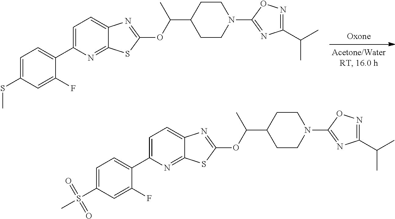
C12=CC=C(C3=CC=C(SC)C=C3F)N=C1SC(OC(C1CCN(C3=NC(C(C)C)=NO3)CC1)C)=N2.C12=CC=C(C3=CC=C(S(=O)(=O)C)C=C3F)N=C1SC(OC(C1CCN(C3=NC(C(C)C)=NO3)CC1)C)=N2
